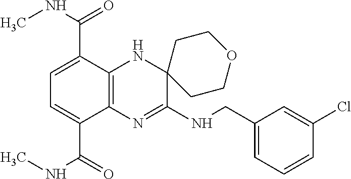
C1=C(C(=O)NC)C2=C(C(C(=O)NC)=C1)N=C(NCC1=CC=CC(Cl)=C1)C1(N2)CCOCC1
